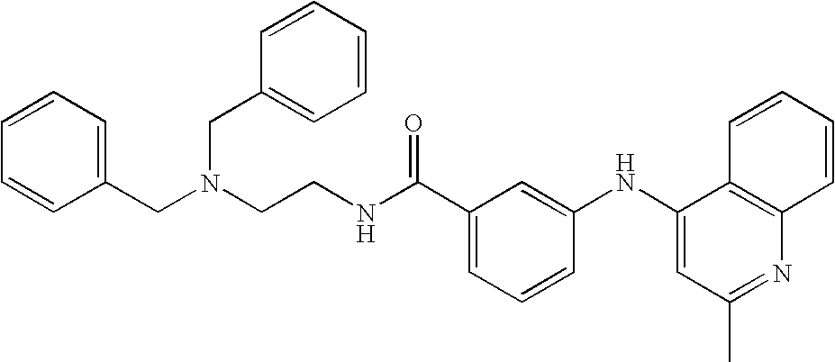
N(CCNC(C1=CC=CC(NC2=CC(C)=NC3=C2C=CC=C3)=C1)=O)(CC1=CC=CC=C1)CC1=CC=CC=C1
